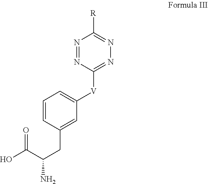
C1=CC(CC(N)C(O)=O)=CC([V]C2=NN=C([R])N=N2)=C1
